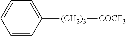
C1=CC([(CH2)3][COCF3])=CC=C1
